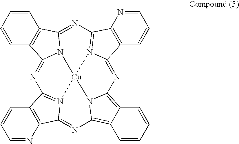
C1=CC2=C(C=C1)C1=NC3=N4C(=NC5=C6C=CC=CC6=C6N=C7C8=C(C=CC=N8)C8=N7[Cu]4(N1C2=N8)N56)C1=C3N=CC=C1
